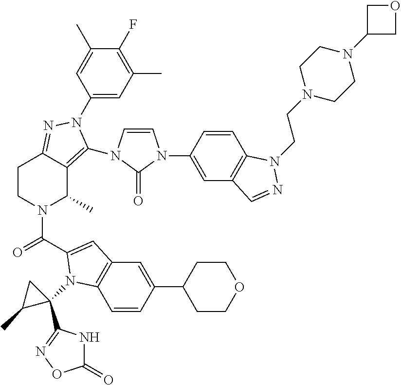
C1(N2C(N3C=CN(C4=CC5=C(C=C4)N(CCN4CCN(C6COC6)CC4)N=C5)C3=O)=C3C(C)N(C(=O)C4=CC5=C(C=CC(C6CCOCC6)=C5)N4C4(C5=NOC(=O)N5)CC4C)CCC3=N2)=CC(C)=C(F)C(C)=C1
